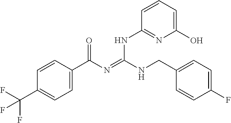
C1=CC(C(N=C(NCC2=CC=C(F)C=C2)NC2=NC(O)=CC=C2)=O)=CC=C1C(F)(F)F
